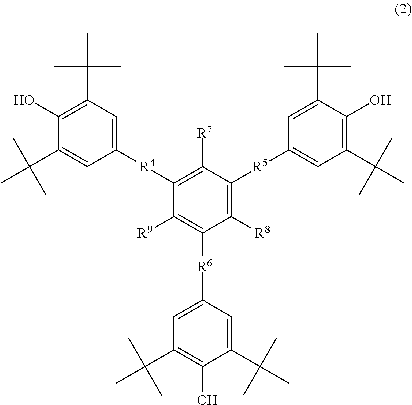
C1([R4]C2=C([R7])C([R5]C3=CC(C(C)(C)C)=C(O)C(C(C)(C)C)=C3)=C([R8])C([R6]C3=CC(C(C)(C)C)=C(O)C(C(C)(C)C)=C3)=C2[R9])=CC(C(C)(C)C)=C(O)C(C(C)(C)C)=C1
